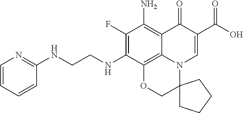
C1(F)=C(NCCNC2=NC=CC=C2)C2=C3C(=C1N)C(=O)C(C(=O)O)=CN3C1(CO2)CCCC1
